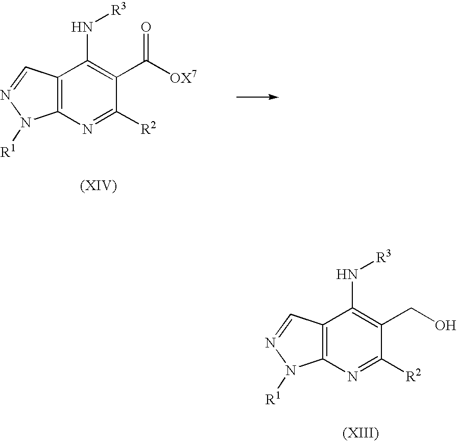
C12=C(N=C([R2])C(C([OX7])=O)=C1N[R3])N([R1])N=C2.C12=C(N=C([R2])C(CO)=C1N[R3])N([R1])N=C2
